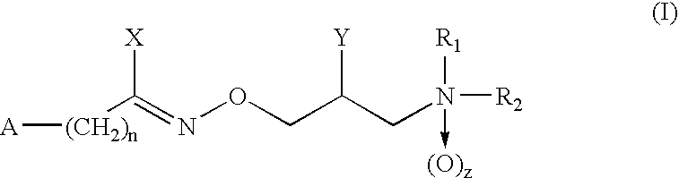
[A][(CH2)n]C(=NOCC(CN([R2])([R1])->[(O)z])[Y])[X]
